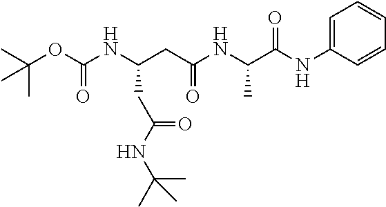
C1(NC(C(NC(CC(NC(OC(C)(C)C)=O)CC(NC(C)(C)C)=O)=O)C)=O)=CC=CC=C1
